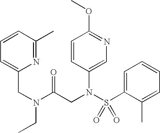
C(N(CC)C(CN(C1=CN=C(OC)C=C1)S(C1=CC=CC=C1C)(=O)=O)=O)C1=CC=CC(C)=N1
